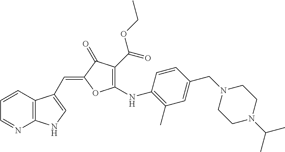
C1=CC2=C(N=C1)NC=C2C=C1C(=O)C(C(OCC)=O)=C(NC2=C(C)C=C(CN3CCN(C(C)C)CC3)C=C2)O1
